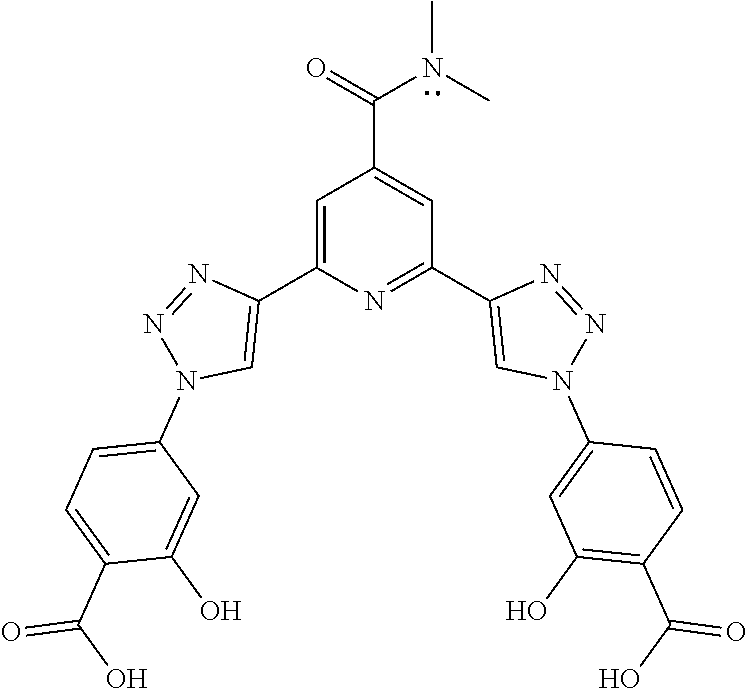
C1=C(C2=CN(C3=CC=C(C(O)=O)C(O)=C3)N=N2)N=C(C2=CN(C3=CC(O)=C(C(O)=O)C=C3)N=N2)C=C1C(=O)N(C)C
